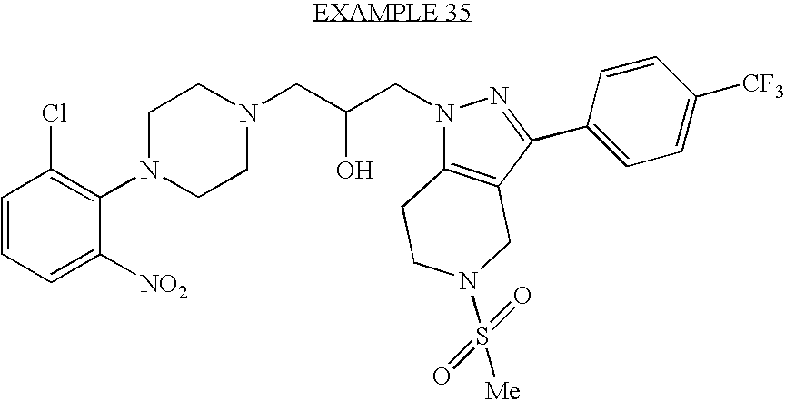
N1(C2=C(Cl)C=CC=C2[NO2])CCN(CC(CN2C3=C(CN(S(=O)(=O)[Me])CC3)C(C3=CC=C([CF3])C=C3)=N2)O)CC1
